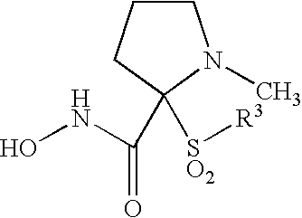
C1(C(=O)NO)([SO2][R3])N(C)CCC1
